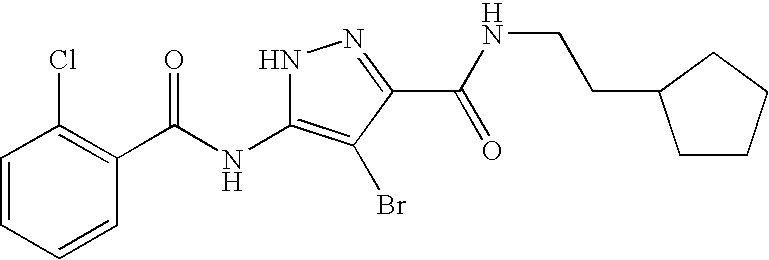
C1=CC=CC(C(NC2=C(Br)C(C(NCCC3CCCC3)=O)=NN2)=O)=C1Cl
